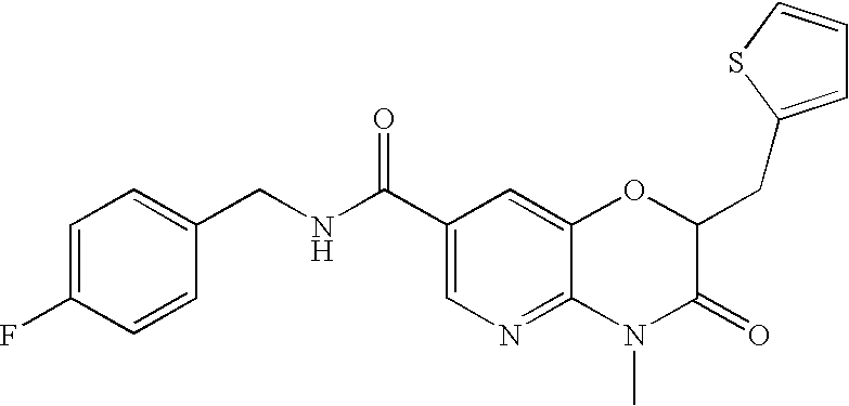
C1(C(NCC2=CC=C(F)C=C2)=O)=CN=C2C(=C1)OC(CC1=CC=CS1)C(=O)N2C
